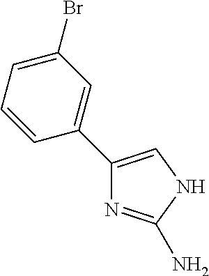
C1(Br)=CC=CC(C2=CNC(N)=N2)=C1
